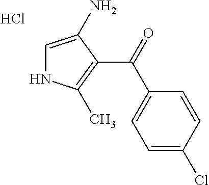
C1=C(N)C(C(C2=CC=C(Cl)C=C2)=O)=C(C)N1.Cl
